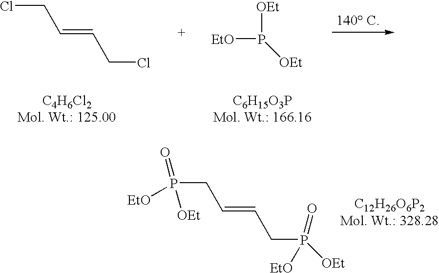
ClCC=CCCl.[EtO]P([OEt])[OEt].C(C=CCP(=O)([OEt])[EtO])P([EtO])(=O)[OEt]
